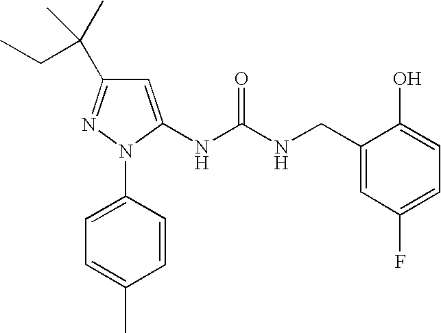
N(C(NCC1=CC(F)=CC=C1O)=O)C1=CC(C(C)(CC)C)=NN1C1=CC=C(C)C=C1
